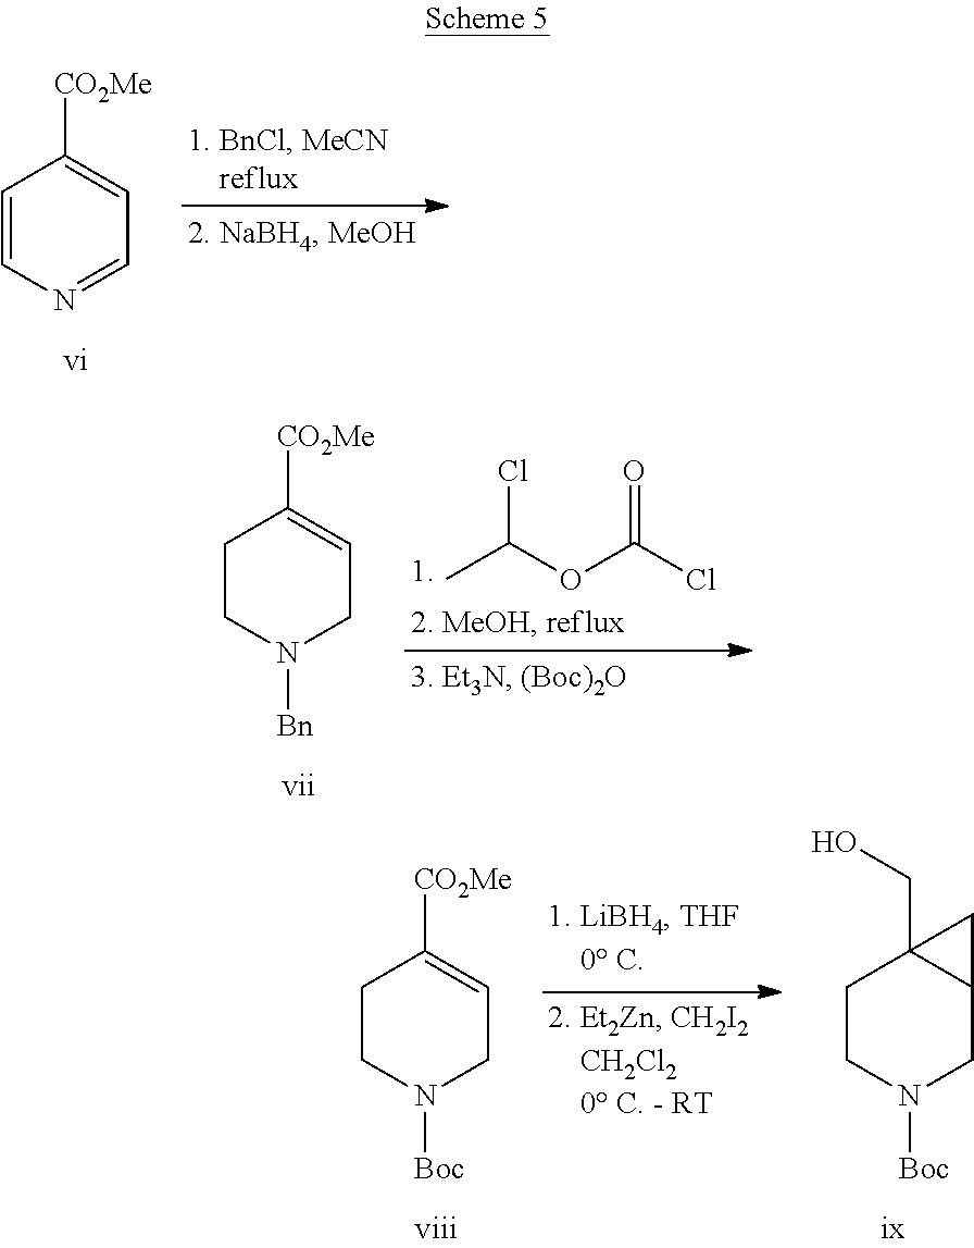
C1=CN=CC=C1[CO2Me].CC(OC(=O)Cl)Cl.C1CN([Bn])CC=C1[CO2Me].C1CN([Boc])CC=C1[CO2Me].C1CN([Boc])CC2C1(CO)C2
